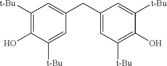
C1([t-Bu])=C(O)C([t-Bu])=CC(CC2=CC([t-Bu])=C(O)C([t-Bu])=C2)=C1
